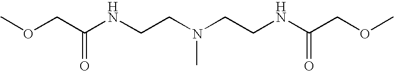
COCC(NCCN(CCNC(COC)=O)C)=O
